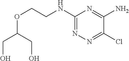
ClC1=NN=C(NCCOC(CO)CO)N=C1N
